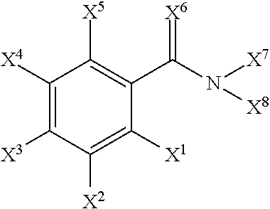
C1([X4])=C([X3])C([X2])=C([X1])C(C(N([X7])[X8])=[X6])=C1[X5]
